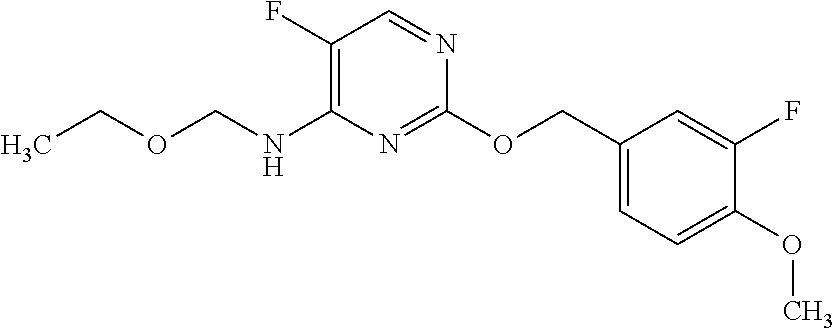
C1(OCC2=CC=C(OC)C(F)=C2)=NC(NCOCC)=C(F)C=N1
